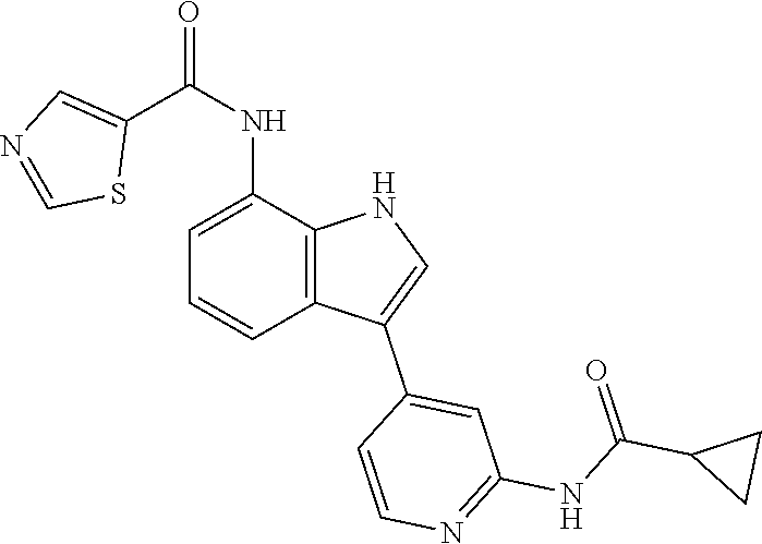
C1(C2=CC(NC(C3CC3)=O)=NC=C2)=CNC2=C1C=CC=C2NC(=O)C1=CN=CS1
